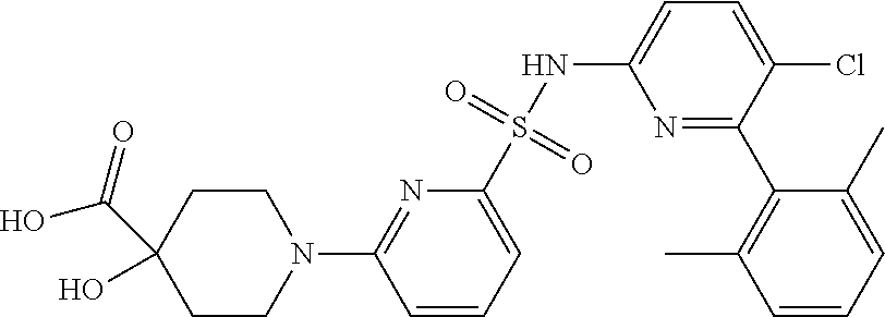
C1CN(C2=NC(S(NC3=CC=C(Cl)C(C4=C(C)C=CC=C4C)=N3)(=O)=O)=CC=C2)CCC1(C(=O)O)O
